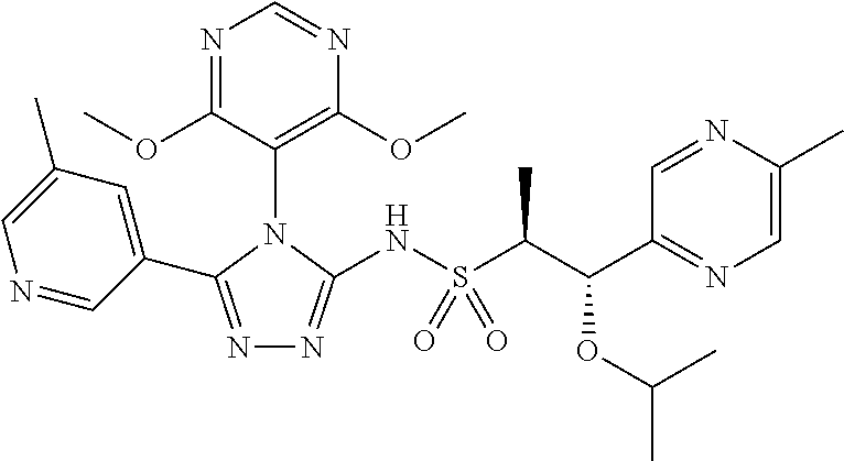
N1=C(C2=CC(C)=CN=C2)N(C2=C(OC)N=CN=C2OC)C(NS(=O)(=O)C(C(C2=NC=C(C)N=C2)OC(C)C)C)=N1
